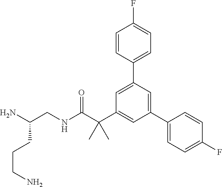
C1=CC(C2=CC(C(C)(C(=O)NCC(CCCN)N)C)=CC(C3=CC=C(F)C=C3)=C2)=CC=C1F
